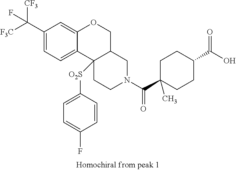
[F3C]C(C1=CC=C2C(=C1)OCC1C2([O2S]C2=CC=C(F)C=C2)CCN(C(C2(C)CCC(C(O)=O)CC2)=O)C1)([CF3])F
